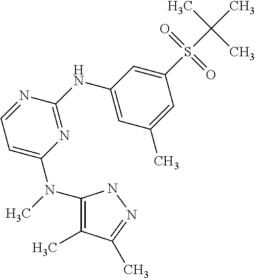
CN(C1=C(C)C(C)=NN1)C1=CC=NC(NC2=CC(C)=CC(S(=O)(=O)C(C)(C)C)=C2)=N1
